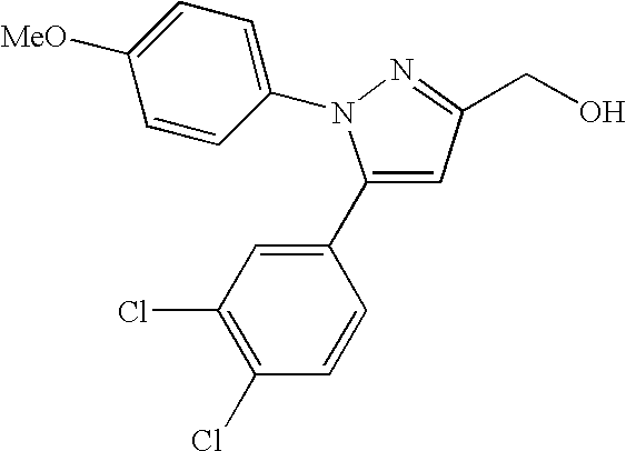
C1(Cl)=C(Cl)C=CC(C2=CC(CO)=NN2C2=CC=C([MeO])C=C2)=C1
